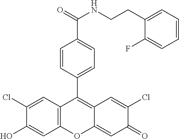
C12=C(C=C(Cl)C(O)=C1)C(C1=CC=C(C(=O)NCCC3=CC=CC=C3F)C=C1)=C1C(=CC(=O)C(Cl)=C1)O2
